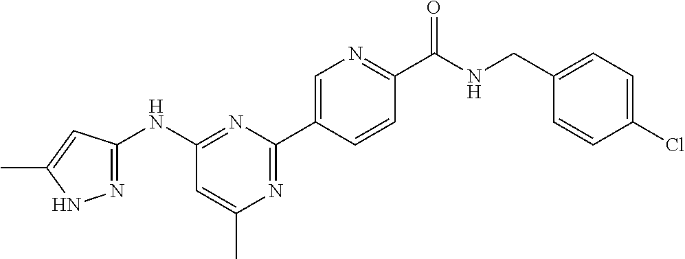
N1=C(C2=CN=C(C(NCC3=CC=C(Cl)C=C3)=O)C=C2)N=C(NC2=NNC(C)=C2)C=C1C
